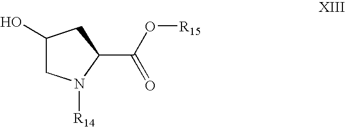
C1(O)CN([R14])C(C(=O)O[R15])C1
